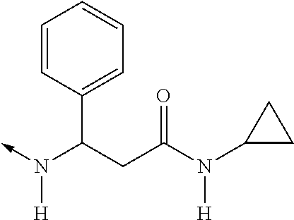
C-N(C(C1=CC=CC=C1)CC(=O)N([H])C1CC1)[H]
